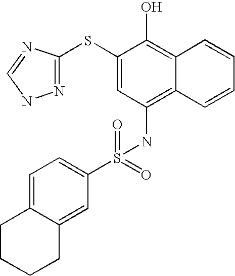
C1=C2C(=CC(S(NC3=C4C(=C(O)C(SC5=NNC=N5)=C3)C=CC=C4)(=O)=O)=C1)CCCC2
